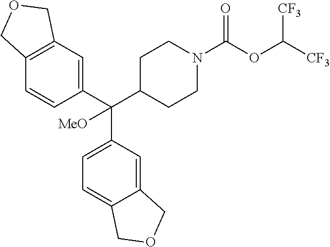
C12=C(C=C(C(C3CCN(C(OC([CF3])[CF3])=O)CC3)(C3=CC=C4C(=C3)COC4)[MeO])C=C1)COC2
